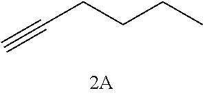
C#CCCCC
